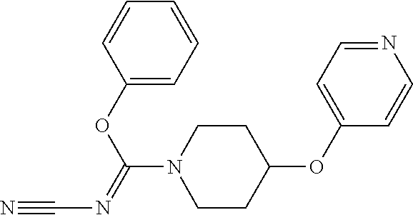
C1=CC=C(OC(N2CCC(OC3=CC=NC=C3)CC2)=NC#N)C=C1
